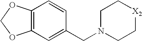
C12=C(C=C(CN3CC[X2]CC3)C=C1)OCO2
